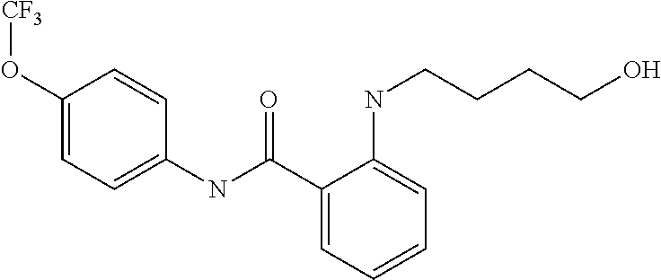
C1=C(O[CF3])C=CC(NC(C2=CC=CC=C2NCCCCO)=O)=C1
